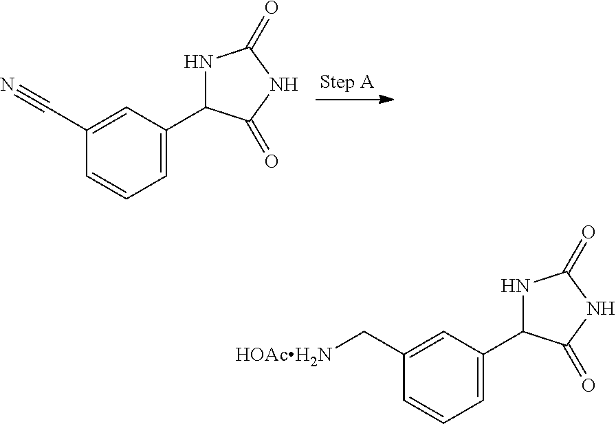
C1=C(C2NC(=O)NC2=O)C=C(C#N)C=C1.C1=C(C2NC(=O)NC2=O)C=C(C[HOAcH2N])C=C1
